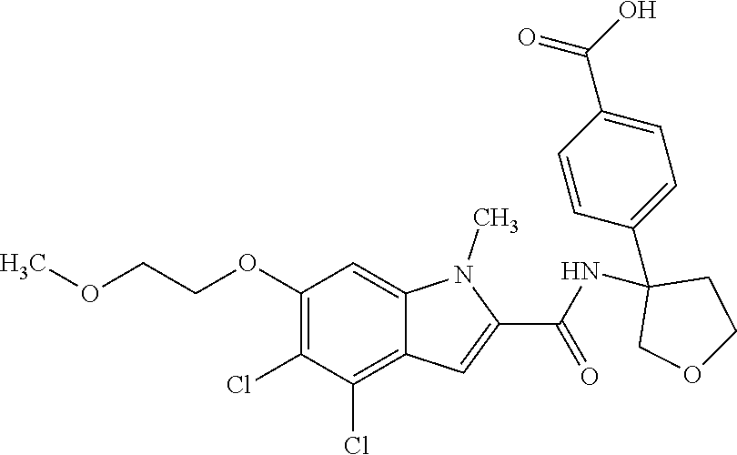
C1(OCCOC)=C(Cl)C(Cl)=C2C(=C1)N(C)C(C(NC1(C3=CC=C(C(=O)O)C=C3)COCC1)=O)=C2
